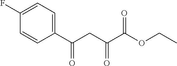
C1(C(CC(C(OCC)=O)=O)=O)=CC=C(F)C=C1
